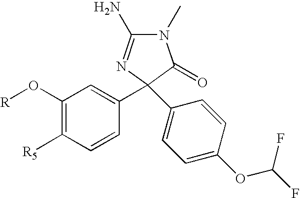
C1(O[R])=C([R5])C=CC(C2(C3=CC=C(OC(F)F)C=C3)N=C(N)N(C)C2=O)=C1
